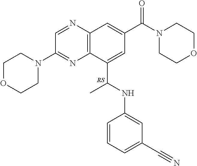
C1(C(NC2=CC(C#N)=CC=C2)C)=CC(C(N2CCOCC2)=O)=CC2=C1N=C(N1CCOCC1)C=N2.[RS]
